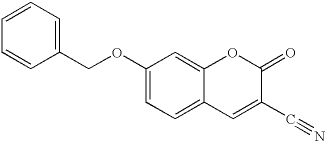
C1(COC2=CC=C3C(=C2)OC(=O)C(C#N)=C3)=CC=CC=C1
